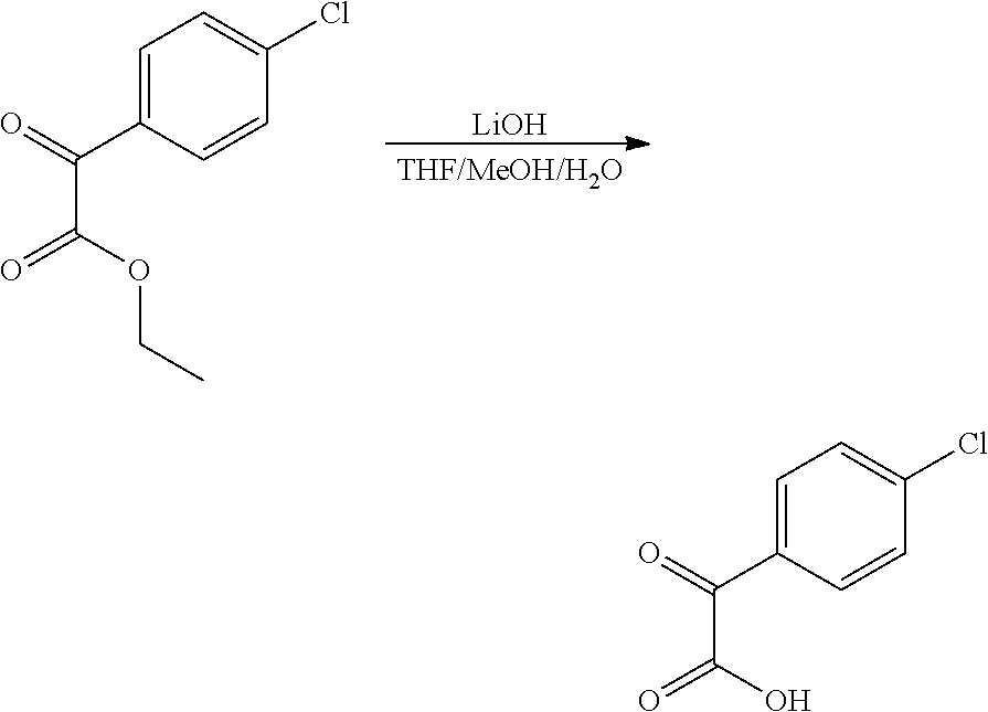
C1=C(C(=O)C(OCC)=O)C=CC(Cl)=C1.[LiOH].C1=C(C(=O)C(O)=O)C=CC(Cl)=C1
